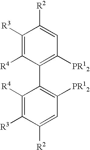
C1([R4])=C([R3])C([R2])=CC([PR12])=C1C1=C([PR12])C=C([R2])C([R3])=C1[R4]
